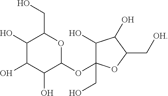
C1(O)C(O)C(O)C(OC2(CO)C(O)C(O)C(C[OH])O2)OC1CO
